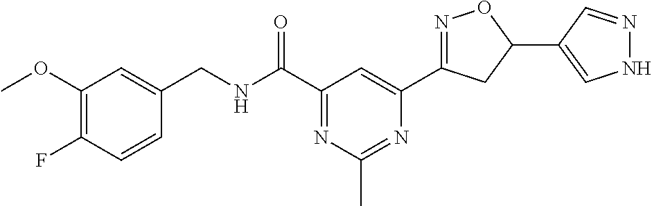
C1(OC)=C(F)C=CC(CNC(C2=NC(C)=NC(C3=NOC(C4=CNN=C4)C3)=C2)=O)=C1
